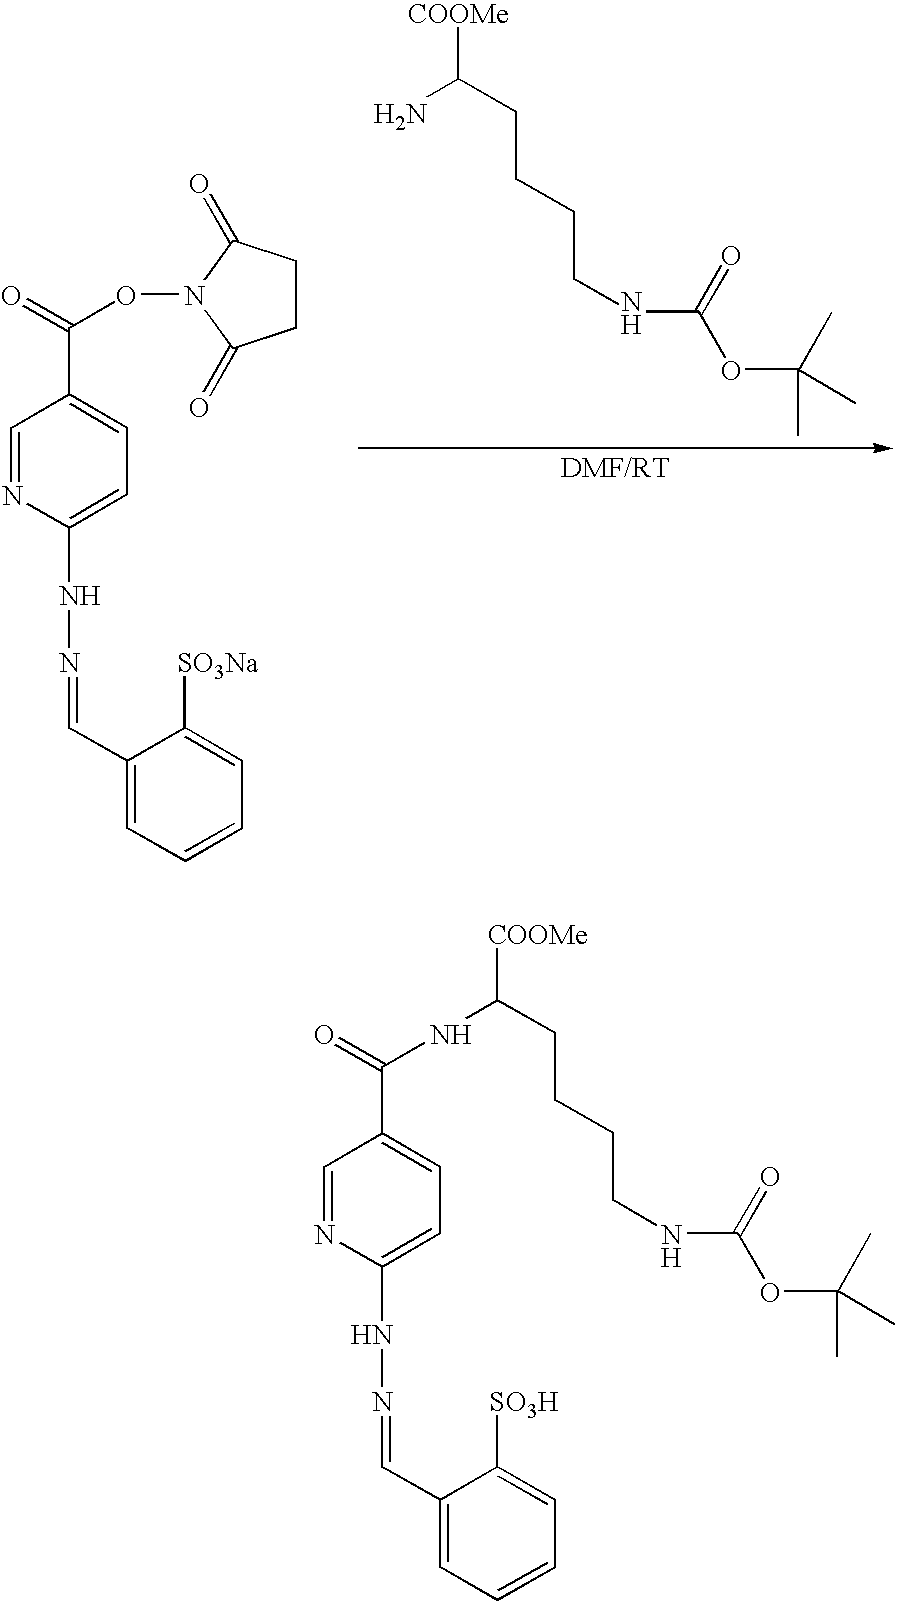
NC(CCCCNC(OC(C)(C)C)=O)[COOMe].C1=NC(NN=CC2=CC=CC=C2[SO3Na])=CC=C1C(=O)ON1C(=O)CCC1=O.C1=NC(NN=CC2=CC=CC=C2[SO3H])=CC=C1C(=O)NC(CCCCNC(OC(C)(C)C)=O)[COOMe]
